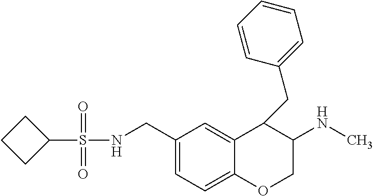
C1=C(CNS(C2CCC2)(=O)=O)C=C2C(=C1)OCC(NC)C2CC1=CC=CC=C1
